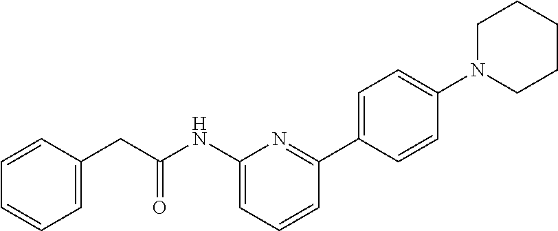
C1=CC(CC(NC2=CC=CC(C3=CC=C(N4CCCCC4)C=C3)=N2)=O)=CC=C1
